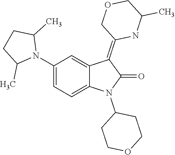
C1(N2C(=O)C(=C3COCC(C)N3)C3=CC(N4C(C)CCC4C)=CC=C23)CCOCC1
